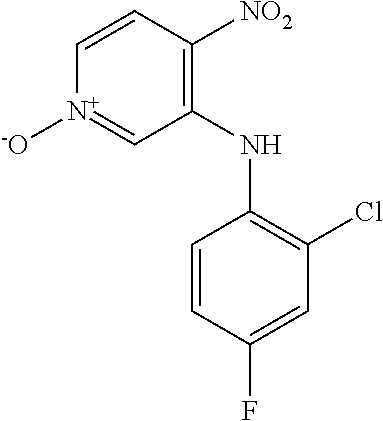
C1(NC2=C(Cl)C=C(F)C=C2)=C([NO2])C=C[N+]([-O])=C1
